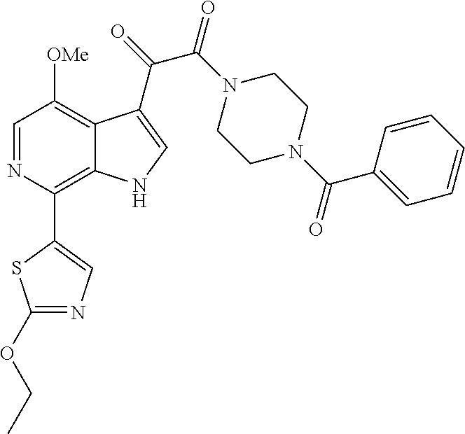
C1(C2=C3C(=C([OMe])C=N2)C(C(=O)C(N2CCN(C(C4=CC=CC=C4)=O)CC2)=O)=CN3)=CN=C(OCC)S1
